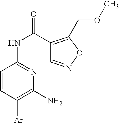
C1=CC([Ar])=C(N)N=C1NC(C1=C(COC)ON=C1)=O
